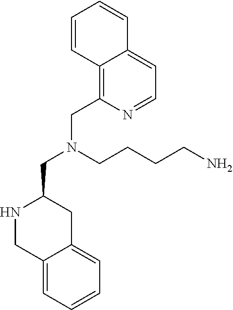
C12=CC=CC=C1CC(CN(CCCCN)CC1=C3C(=CC=N1)C=CC=C3)NC2
